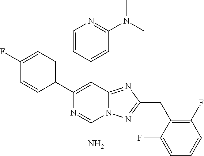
C1(C2=C(C3=CC(N(C)C)=NC=C3)C3=NC(CC4=C(F)C=CC=C4F)=NN3C(N)=N2)=CC=C(F)C=C1
